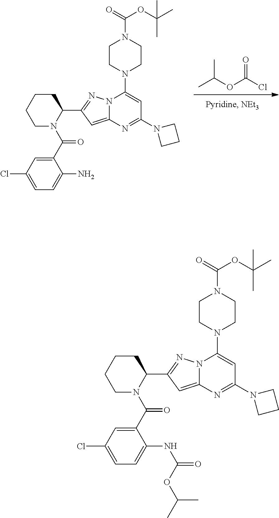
CC(OC(=O)Cl)C.C1CCCC(C2=NN3C(=C2)N=C(N2CCC2)C=C3N2CCN(C(=O)OC(C)(C)C)CC2)N1C(=O)C1=CC(Cl)=CC=C1N.C1CCCC(C2=NN3C(=C2)N=C(N2CCC2)C=C3N2CCN(C(=O)OC(C)(C)C)CC2)N1C(=O)C1=CC(Cl)=CC=C1NC(OC(C)C)=O
